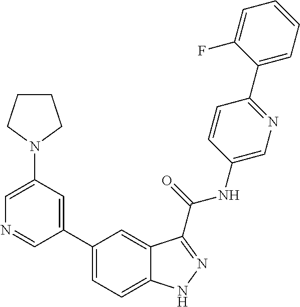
C1(N2CCCC2)=CN=CC(C2=CC=C3C(=C2)C(C(NC2=CN=C(C4=CC=CC=C4F)C=C2)=O)=NN3)=C1
